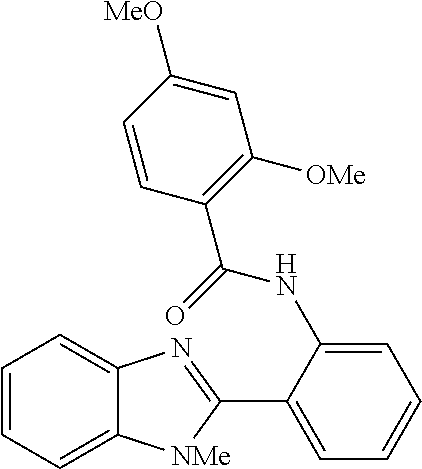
C1(C2=NC3=CC=CC=C3[NMe]2)=CC=CC=C1NC(C1=C([OMe])C=C([MeO])C=C1)=O
